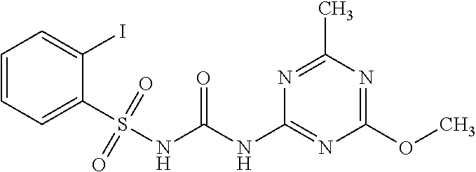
C1=CC=C(I)C(S(NC(NC2=NC(OC)=NC(C)=N2)=O)(=O)=O)=C1
